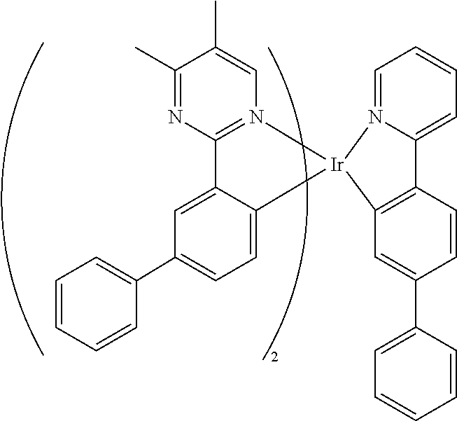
C1=CC=CC(C2=CC=C3C(=C2)C2=N(C=C(C)C(C)=N2)[Ir]32N3=CC=CC=C3C3=C2C=C(C2=CC=CC=C2)C=C3)=C1
